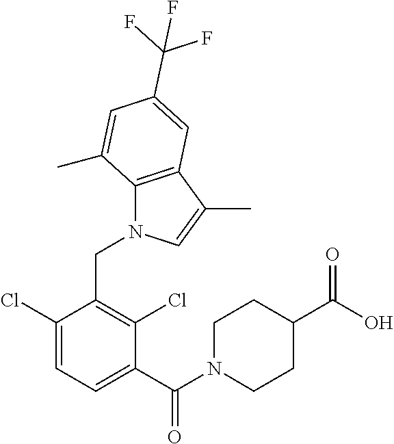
N1(CC2=C(Cl)C(C(N3CCC(C(O)=O)CC3)=O)=CC=C2Cl)C2=C(C(C)=C1)C=C(C(F)(F)F)C=C2C
